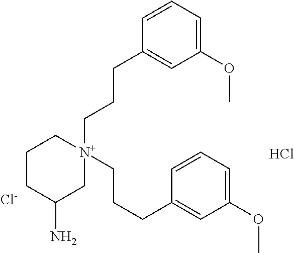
C1CC(N)C[N+](CCCC2=CC(OC)=CC=C2)(CCCC2=CC(OC)=CC=C2)C1.[Cl-].Cl
